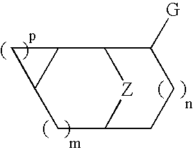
C1C2[Z]C(C3C1C3)C([G])CC2
